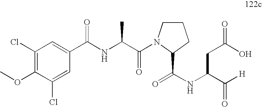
C1(Cl)=C(OC)C(Cl)=CC(C(NC(C(=O)N2CCCC2C(NC(C([H])=O)CC(O)=O)=O)C)=O)=C1
